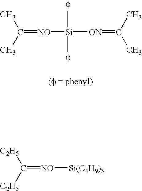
C(=[NO][Si(C4H9)3])([C2H5])[C2H5].C(=[NO][Si]([ON]=C(C)C)(C)C)(C)C
